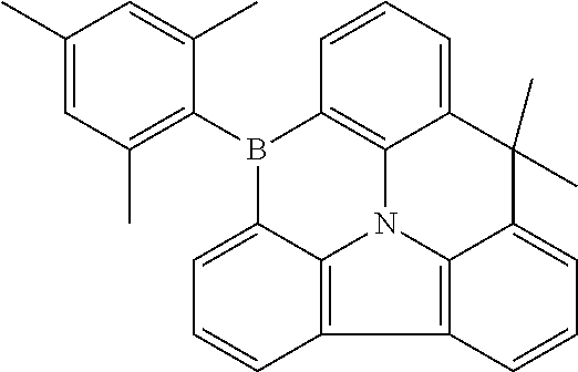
CC1=CC(C)=C(B2C3=CC=CC4=C3N3C5=C2C=CC=C5C(C)(C)C2=CC=CC4=C32)C(C)=C1
